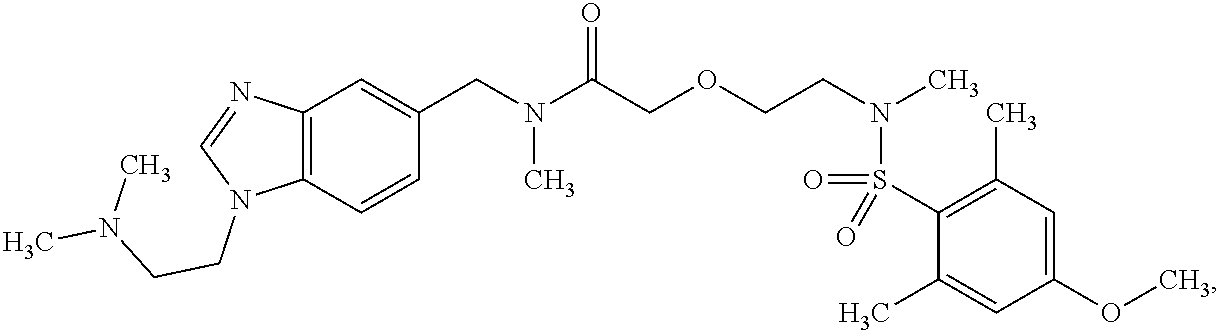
C(N(C(COCCN(C)S(=O)(=O)C1=C(C)C=C(OC)C=C1C)=O)C)C1=CC2=C(C=C1)N(CCN(C)C)C=N2
